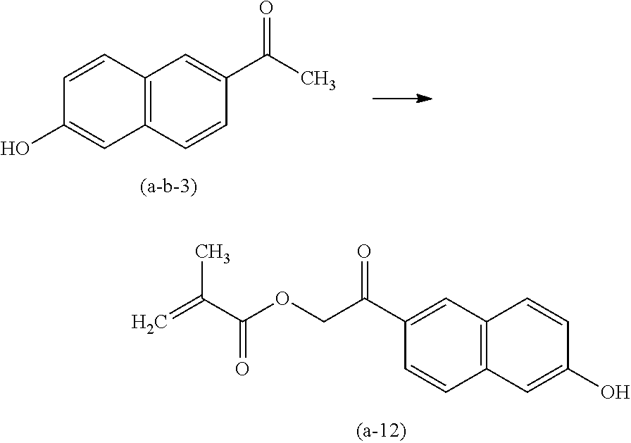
C=C(C(OCC(C1=CC2=C(C=C1)C=C(O)C=C2)=O)=O)C.C12=C(C=CC(C(C)=O)=C1)C=C(O)C=C2
